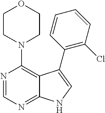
C12=NC=NC(N3CCOCC3)=C1C(C1=C(Cl)C=CC=C1)=CN2
